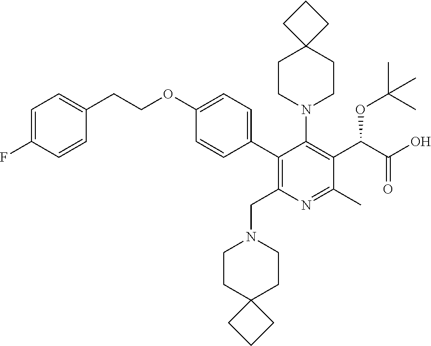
C1(OCCC2=CC=C(F)C=C2)=CC=C(C2=C(CN3CCC4(CC3)CCC4)N=C(C)C(C(C(O)=O)OC(C)(C)C)=C2N2CCC3(CC2)CCC3)C=C1
